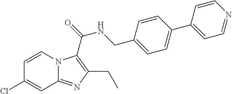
C1=CN2C(=NC(CC)=C2C(=O)NCC2=CC=C(C3=CC=NC=C3)C=C2)C=C1Cl
